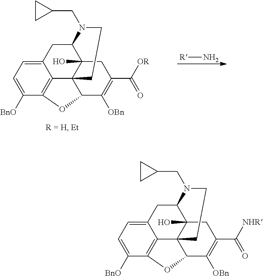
C12CC3=CC=C([BnO])C4=C3C3(C1(O)CC(C([OR])=O)=C([OBn])C3O4)CCN2CC1CC1.[R]N.C12CC3=CC=C([BnO])C4=C3C3(C1(O)CC(C([NHR])=O)=C([OBn])C3O4)CCN2CC1CC1
